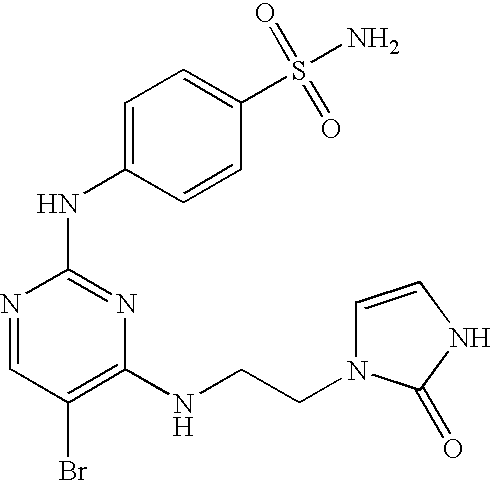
N1=CC(Br)=C(NCCN2C=CNC2=O)N=C1NC1=CC=C(S(=O)(=O)N)C=C1
